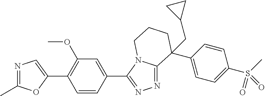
N1=C(C)OC(C2=C(OC)C=C(C3=NN=C4N3CCCC4(C3=CC=C(S(C)(=O)=O)C=C3)CC3CC3)C=C2)=C1
